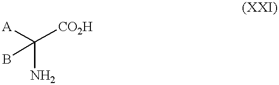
C(N)([CO2H])([A])B
